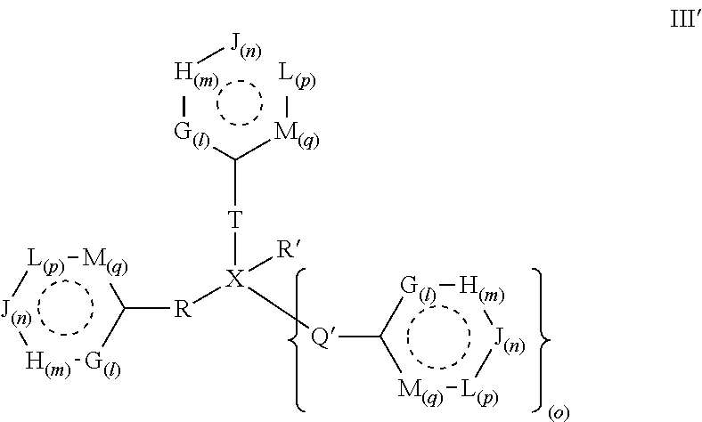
[M(q)]1:[L(p)]:[J(n)]:[H(m)]:[G(l)]c1[R][X]([R])([T]C([M(q)][L(p)])[G(l)][H(m)][J(n)])[Q]c1[M(q)]:[L(p)]:[J(n)]:[H(m)]:[G(l)]1
